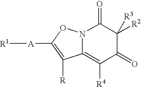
C12=C([R4])C(=O)C([R2])([R3])C(=O)N1OC([A][R1])=C2[R]
